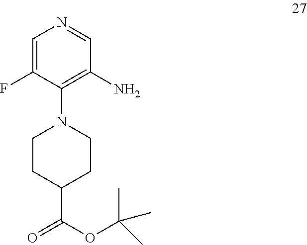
C1=C(F)C(N2CCC(C(OC(C)(C)C)=O)CC2)=C(N)C=N1
